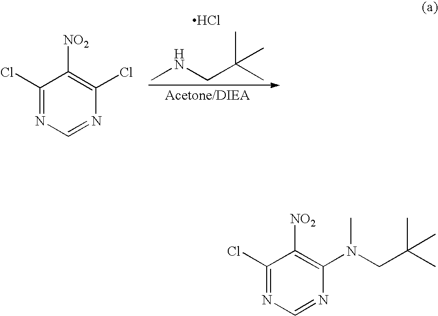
CNCC(C)(C)C.Cl.C1(Cl)=NC=NC(Cl)=C1[NO2].C1(Cl)=NC=NC(N(CC(C)(C)C)C)=C1[NO2]
